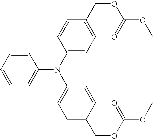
C1=CC=CC=C1N(C1=CC=C(COC(OC)=O)C=C1)C1=CC=C(COC(=O)OC)C=C1
